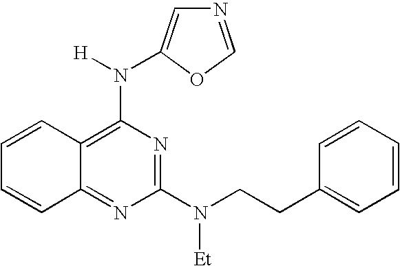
C12=NC(N(CCC3=CC=CC=C3)[Et])=NC(N([H])C3=CN=CO3)=C1C=CC=C2
